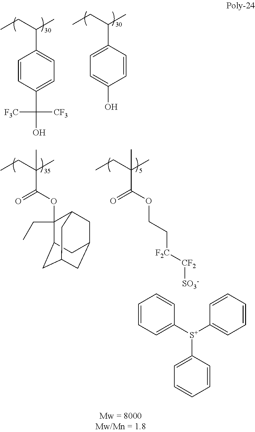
C(CC)(C)C1=CC=C(C([CF3])([F3C])O)C=C1.C1=CC(C(CC)C)=CC=C1O.O(C(C(CC)(C)C)=O)C1(CC)C2CC3CC(CC1C3)C2.O(C(C(CC)(C)C)=O)CC[F2C][CF2][SO3-].[S+](C1=CC=CC=C1)(C1=CC=CC=C1)C1=CC=CC=C1
